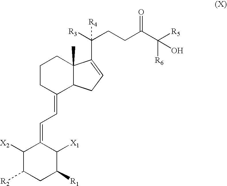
C1([X2])C([R2])CC([R1])C([X1])C1=CC=C1C2C(C)(CCC1)C(C([R3])(CCC(C([R5])(O)[R6])=O)[R4])=CC2
